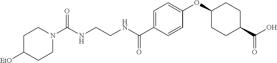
C(NCCNC(C1=CC=C(OC2CCC(C(O)=O)CC2)C=C1)=O)(=O)N1CCC([EtO])CC1
